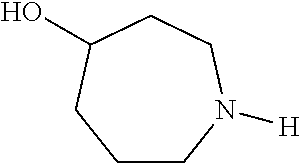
C1CN([H])CCC(O)C1
